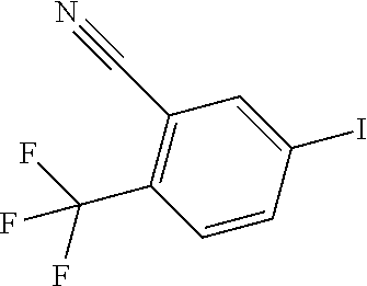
C1=CC(I)=CC(C#N)=C1C(F)(F)F
